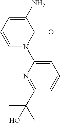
C1(N)=CC=CN(C2=CC=CC(C(C)(C)O)=N2)C1=O
